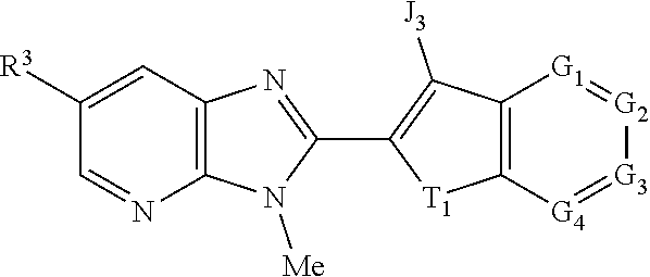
C12=C(C=C([R3])C=N1)N=C(C1=C([J3])C3=C([T1]1)[G4]=[G3][G2]=[G1]3)N2[Me]
